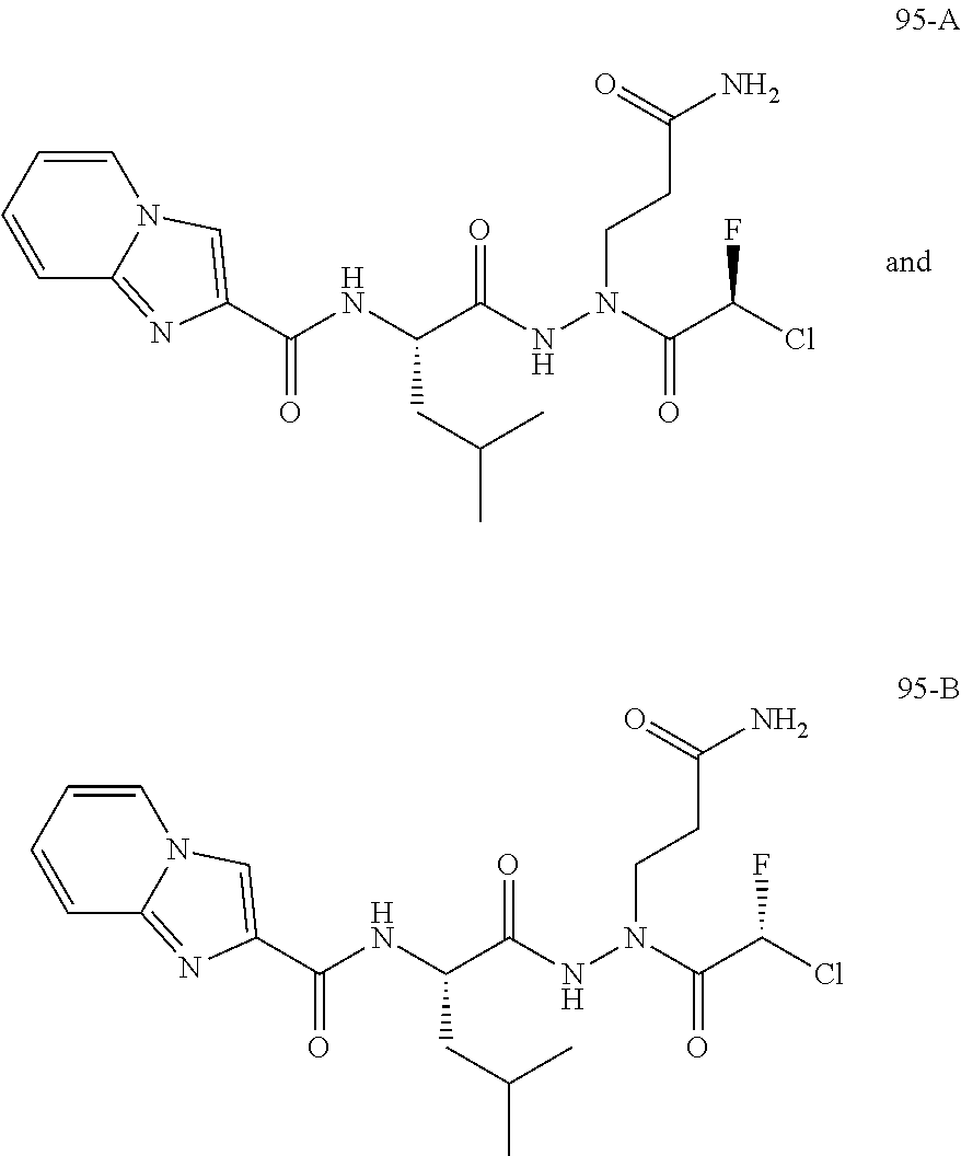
C(C(NN(C(C(Cl)F)=O)CCC(N)=O)=O)(NC(=O)C1=CN2C(=N1)C=CC=C2)CC(C)C.C(C(NN(C(C(Cl)F)=O)CCC(N)=O)=O)(NC(=O)C1=CN2C(=N1)C=CC=C2)CC(C)C
